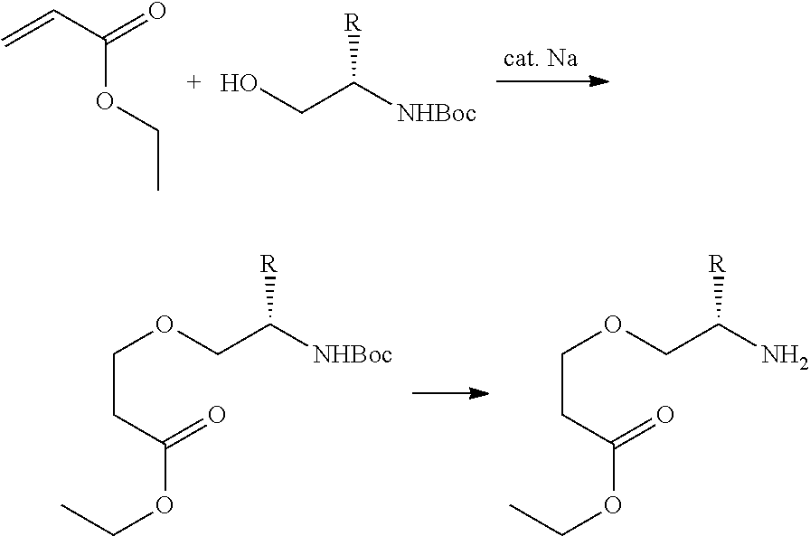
C=CC(=O)OCC.OCC([NHBoc])[R].CCOC(=O)CCOCC([NHBoc])[R].CCOC(=O)CCOCC(N)[R]
